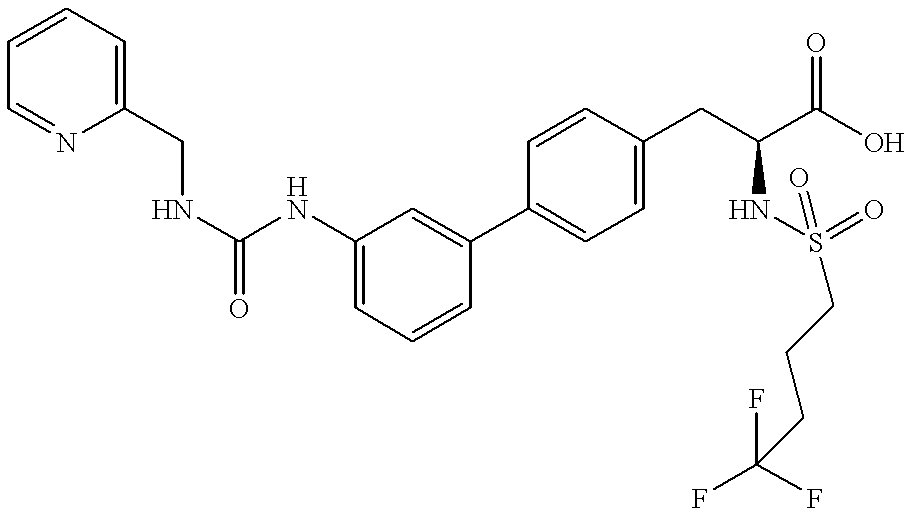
C1(CNC(NC2=CC=CC(C3=CC=C(CC(C(O)=O)NS(=O)(CCCC(F)(F)F)=O)C=C3)=C2)=O)=CC=CC=N1
